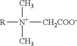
[R][N+]([CH2COO-])(C)C
